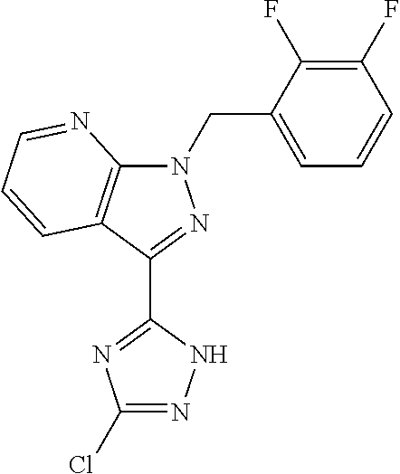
N1(CC2=CC=CC(F)=C2F)C2=C(C(C3=NC(Cl)=NN3)=N1)C=CC=N2
